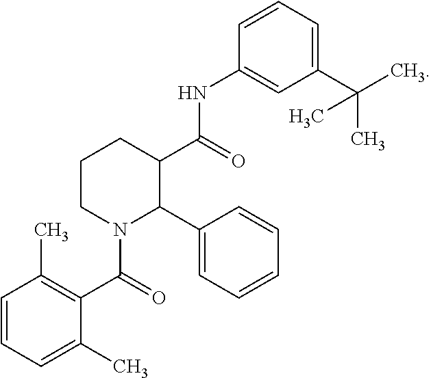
C1=CC=C(C)C(C(=O)N2C(C3=CC=CC=C3)C(C(=O)NC3=CC(C(C)(C)C)=CC=C3)CCC2)=C1C
